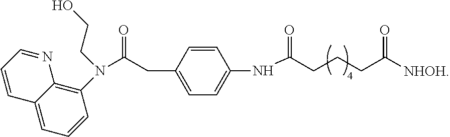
O=C([NHOH])CCCC(NC1=CC=C(CC(=O)N(C2=C3C(=CC=C2)C=CC=N3)CCO)C=C1)=O
